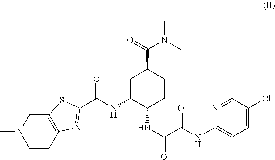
C1CC2=C(CN1C)SC(C(NC1C(NC(=O)C(NC3=CC=C(Cl)C=N3)=O)CCC(C(=O)N(C)C)C1)=O)=N2
